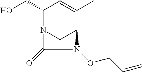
OCC1N2CC(C(C)=C1)N(OCC=C)C2=O
